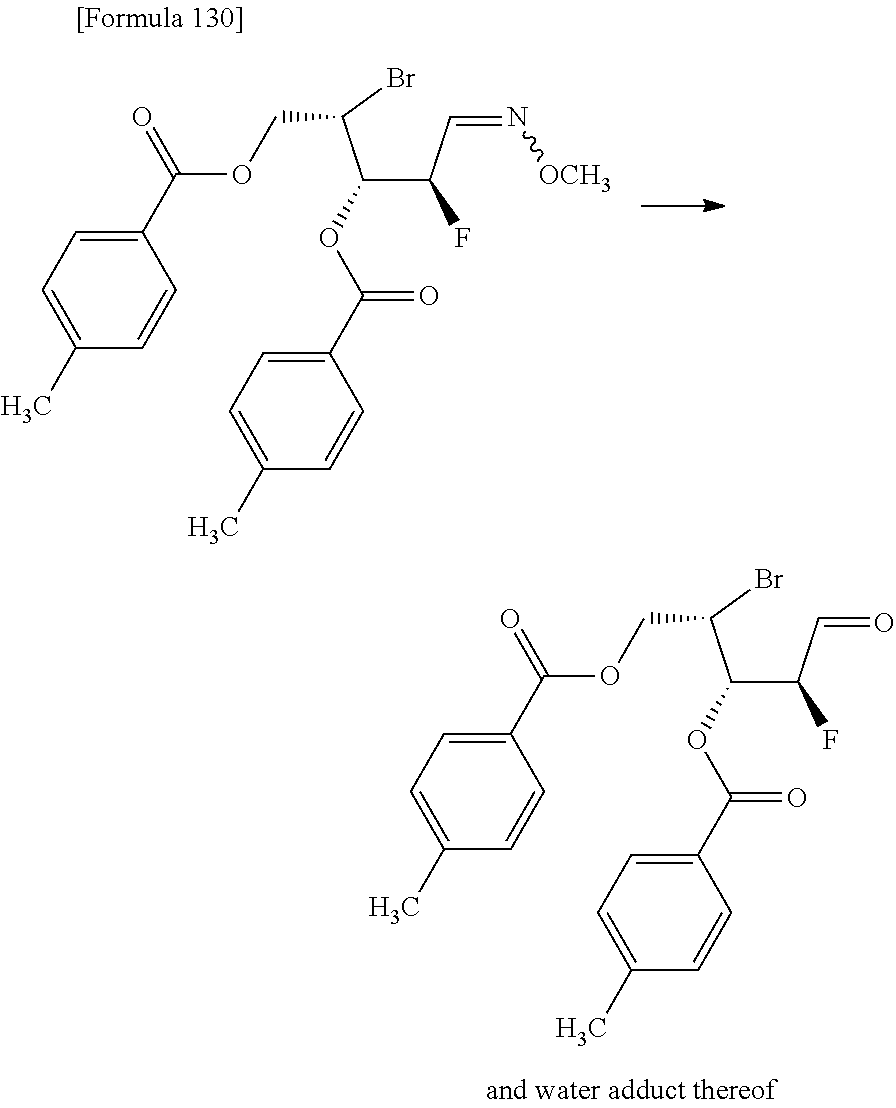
O(C(C1=CC=C(C)C=C1)=O)C(C(F)C=O)C(COC(C1=CC=C(C)C=C1)=O)Br.O(C(C1=CC=C(C)C=C1)=O)C(C(F)C=N[OCH3])C(COC(C1=CC=C(C)C=C1)=O)Br
